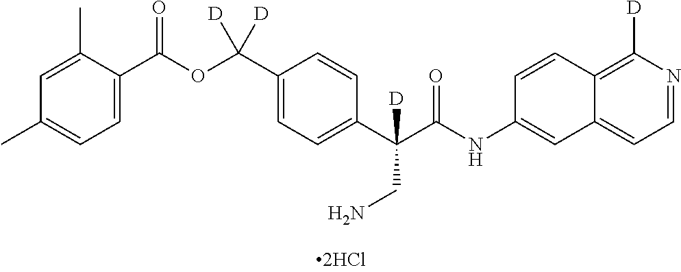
C1=C(C(OC(C2=CC=C(C(C(NC3=CC4=CC=NC([D])=C4C=C3)=O)([D])CN)C=C2)([D])[D])=O)C(C)=CC(C)=C1
